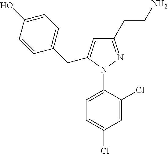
C1=C(N2N=C(CCN)C=C2CC2=CC=C(O)C=C2)C(Cl)=CC(Cl)=C1
